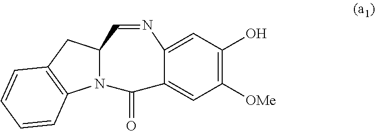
OC1=C([OMe])C=C2C(=C1)N=CC1N(C2=O)C2=C(C1)C=CC=C2
